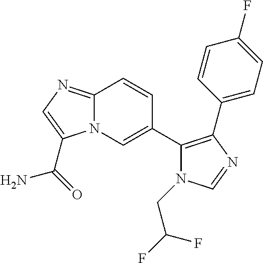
C12=NC=C(C(=O)N)N1C=C(C1=C(C3=CC=C(F)C=C3)N=CN1CC(F)F)C=C2
